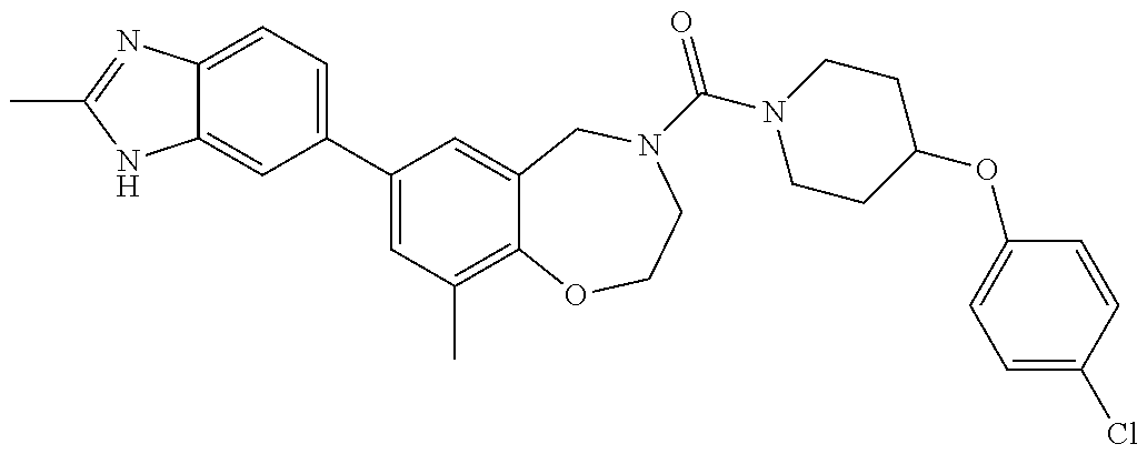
C12=CC(C3=CC(C)=C4C(=C3)CN(C(=O)N3CCC(OC5=CC=C(Cl)C=C5)CC3)CCO4)=CC=C1N=C(C)N2
